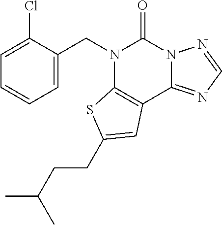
C1=C(CN2C3=C(C4=NC=NN4C2=O)C=C(CCC(C)C)S3)C(Cl)=CC=C1
